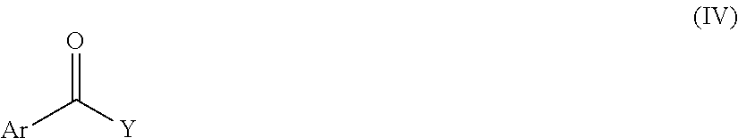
O=C([Y])[Ar]
